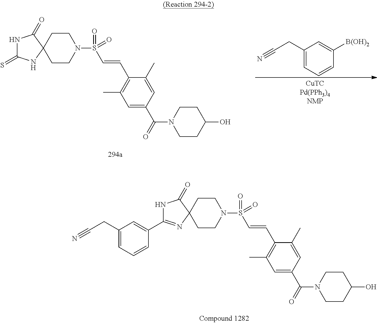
C1CN(S(=O)(C=CC2=C(C)C=C(C(N3CCC(O)CC3)=O)C=C2C)=O)CCC12N=C(C1=CC(CC#N)=CC=C1)NC2=O.C1CN(S(=O)(C=CC2=C(C)C=C(C(N3CCC(O)CC3)=O)C=C2C)=O)CCC12NC(=S)NC2=O.C1(CC#N)=CC=CC([B(OH)2])=C1
